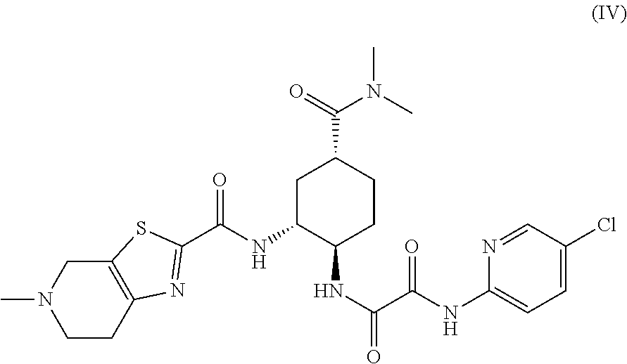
C1CC2=C(CN1C)SC(C(NC1C(NC(C(NC3=CC=C(Cl)C=N3)=O)=O)CCC(C(=O)N(C)C)C1)=O)=N2
